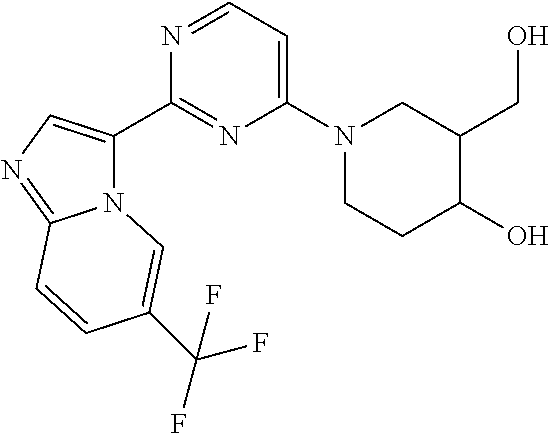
N12C(C3=NC(N4CCC(O)C(CO)C4)=CC=N3)=CN=C1C=CC(C(F)(F)F)=C2
